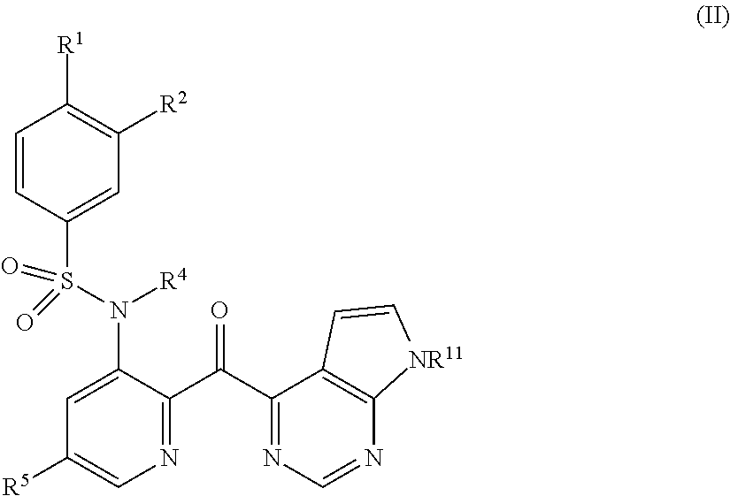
C1=CC(S(N([R4])C2=CC([R5])=CN=C2C(C2=NC=NC3=C2C=C[NR11]3)=O)(=O)=O)=CC([R2])=C1[R1]
